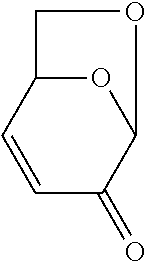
O1C2C=CC(=O)C1OC2
